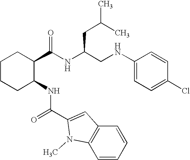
C1CCC(NC(=O)C2=CC3=C(C=CC=C3)N2C)C(C(NC(CNC2=CC=C(Cl)C=C2)CC(C)C)=O)C1
